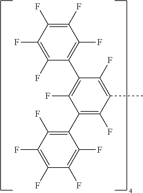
C1(C2=C(F)C(C)=C(F)C(C3=C(F)C(F)=C(F)C(F)=C3F)=C2F)=C(F)C(F)=C(F)C(F)=C1F
